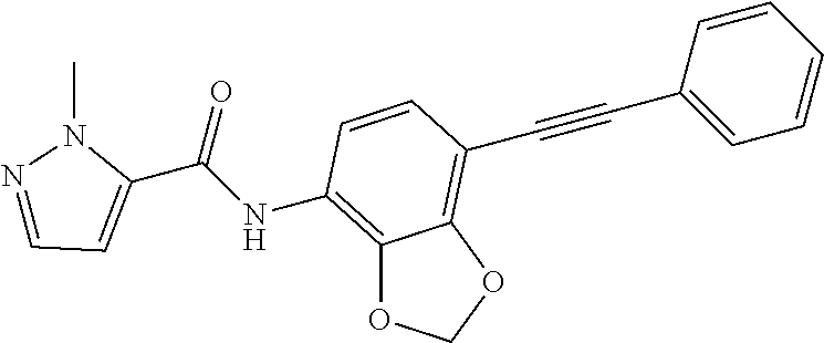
C(#CC1=CC=CC=C1)C1=C2C(=C(NC(C3=CC=NN3C)=O)C=C1)OCO2
